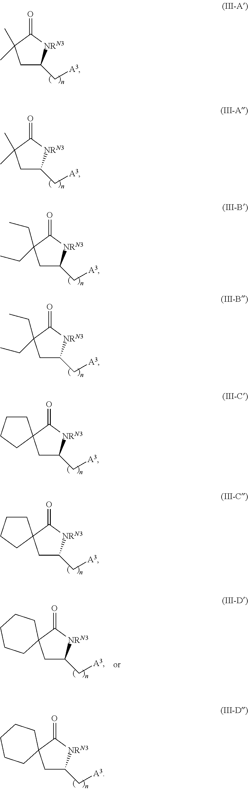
C1C(C[A3])[NRN3]C(=O)C1(C)C.C1C(C[A3])[NRN3]C(=O)C1(C)C.C1C(C[A3])[NRN3]C(=O)C1(CC)CC.C1C(C[A3])[NRN3]C(=O)C1(CC)CC.C1C(C[A3])[NRN3]C(=O)C12CCCC2.C1C(C[A3])[NRN3]C(=O)C12CCCC2.C1C(C[A3])[NRN3]C(=O)C12CCCCC2.C1C(C[A3])[NRN3]C(=O)C12CCCCC2
